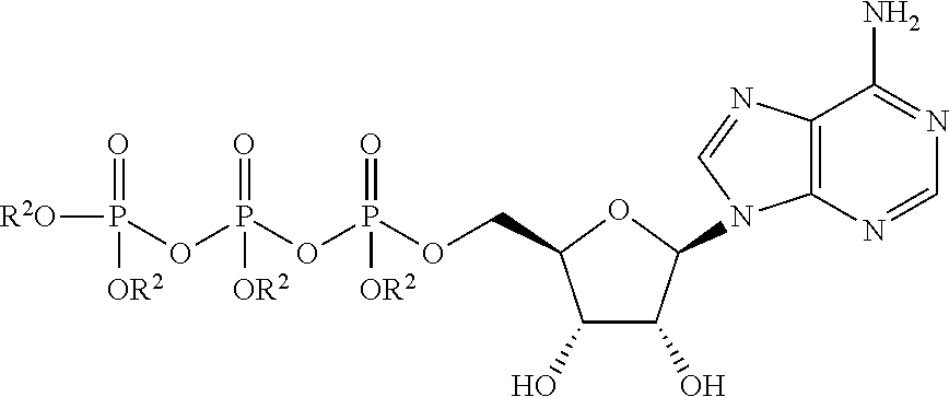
C1(O)C(O)C(N2C3=C(N=C2)C(N)=NC=N3)OC1COP(OP(OP([R2O])(=O)[OR2])(=O)[OR2])(=O)[OR2]
